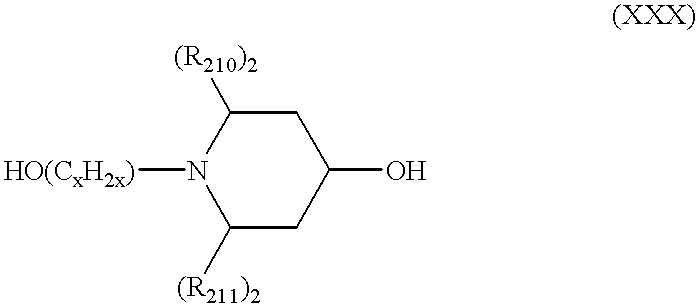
C1([(R210)2])N([HO(CxH2x)])C([(R211)2])CC(O)C1
